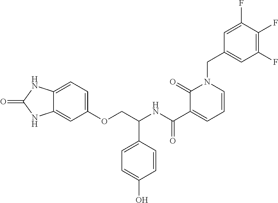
C12=CC=C(OCC(NC(C3=CC=CN(CC4=CC(F)=C(F)C(F)=C4)C3=O)=O)C3=CC=C(O)C=C3)C=C1NC(=O)N2
